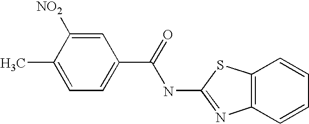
C1(C(NC2=NC3=C(C=CC=C3)S2)=O)=CC=C(C)C([NO2])=C1
